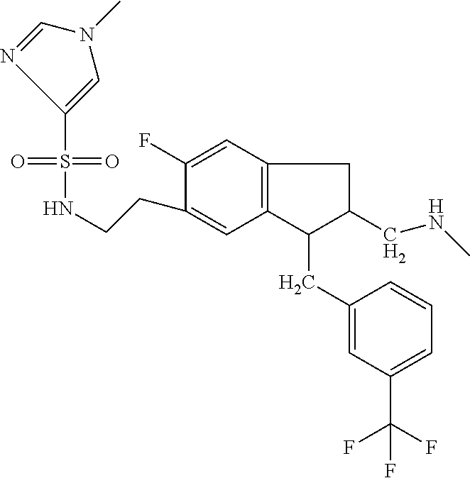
S(=O)(=O)(C1=CN(C)C=N1)NCCC1=CC2=C(C=C1F)CC(CNC)C2CC1=CC(C(F)(F)F)=CC=C1
